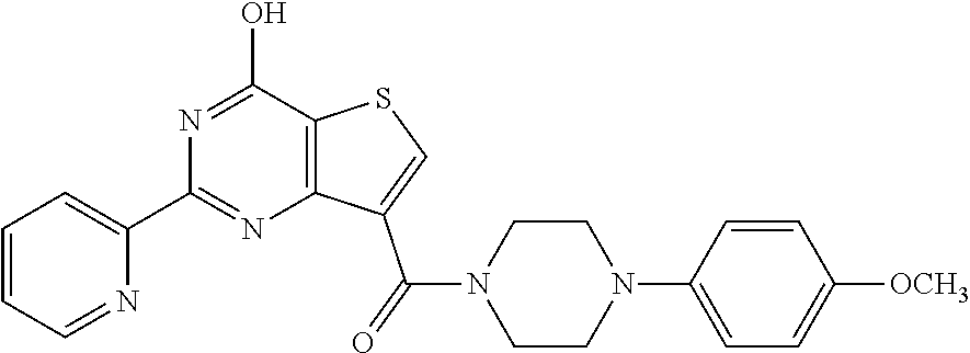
C1(C2=NC3=C(C(O)=N2)SC=C3C(N2CCN(C3=CC=C([OCH3])C=C3)CC2)=O)=CC=CC=N1
